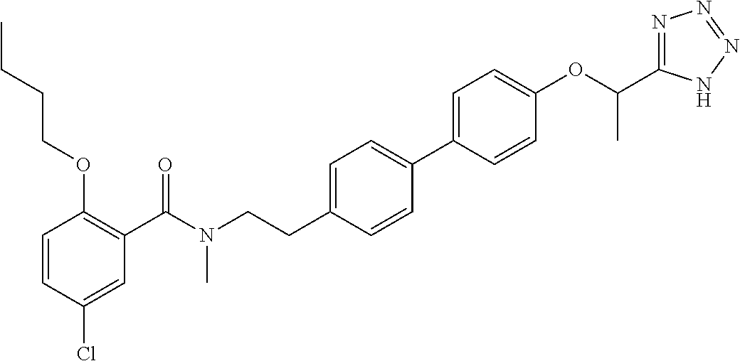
C1=CC(Cl)=CC(C(N(CCC2=CC=C(C3=CC=C(OC(C4=NN=NN4)C)C=C3)C=C2)C)=O)=C1OCCCC
